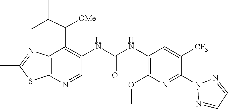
C1(C)=NC2=C(S1)N=CC(NC(=O)NC1=C(OC)N=C(N3N=CC=N3)C([CF3])=C1)=C2C([OMe])C(C)C
